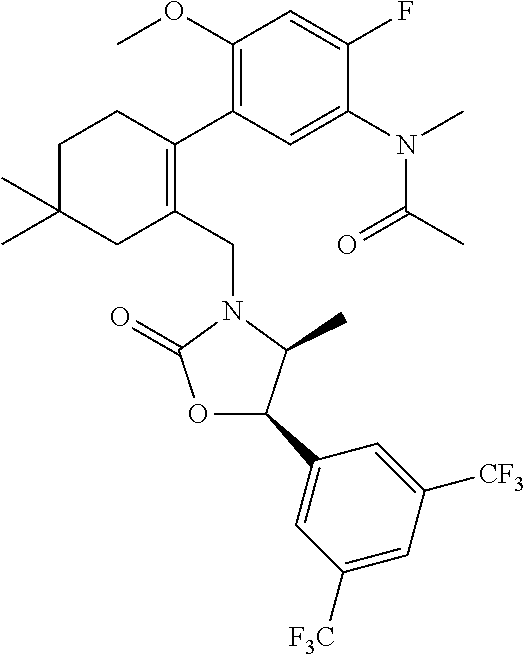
C1C(C)(C)CC(CN2C(=O)OC(C3=CC([F3C])=CC([CF3])=C3)C2C)=C(C2=C(OC)C=C(F)C(N(C)C(C)=O)=C2)C1
